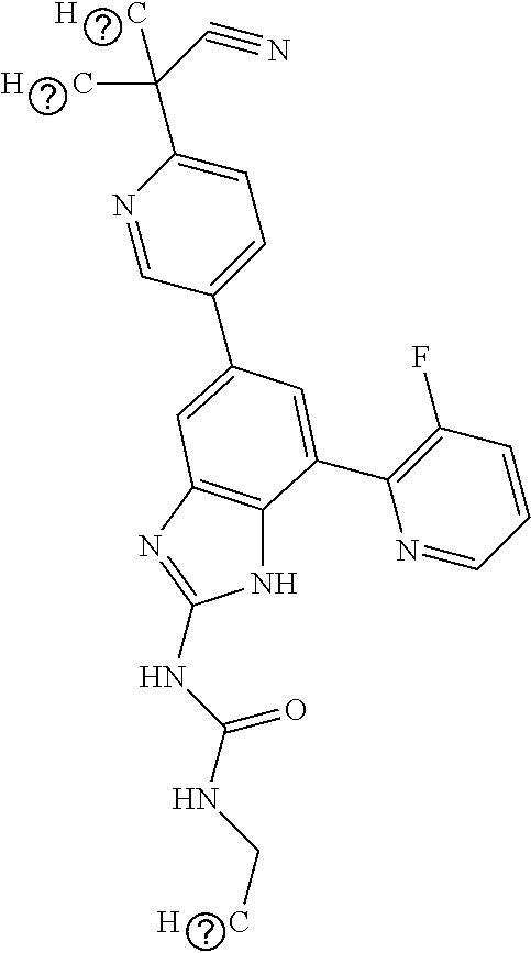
N1C2=C(N=C1NC(NC[H      C])=O)C=C(C1=CC=C(C(C#N)([H      C])[H      C])N=C1)C=C2C1=C(F)C=CC=N1
